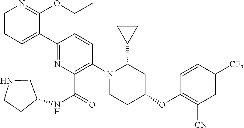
C1(C2=CC=CN=C2OCC)=NC(C(=O)NC2CNCC2)=C(N2CCC(OC3=C([CN])C=C([CF3])C=C3)CC2C2CC2)C=C1
